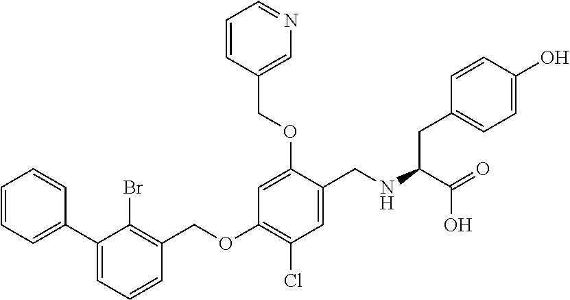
C1(C2=CC=CC=C2)=CC=CC(COC2=C(Cl)C=C(CNC(C(=O)O)CC3=CC=C(O)C=C3)C(OCC3=CN=CC=C3)=C2)=C1Br
